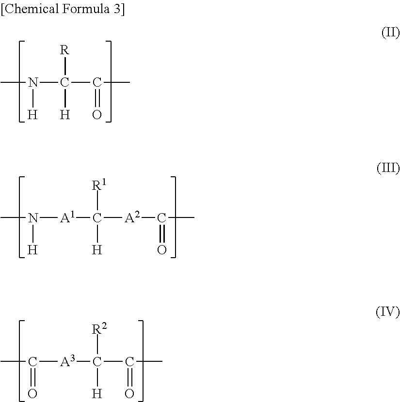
CN([H])C(C(C)=O)([R])[H].CN([H])[A1]C([A2]C(=O)C)([R1])[H].CC(=O)[A3]C(C(=O)C)([R2])[H]
